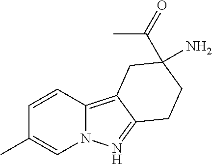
C1=CC2=C3C(=NN2C=C1C)CCC(C(=O)C)(N)C3
